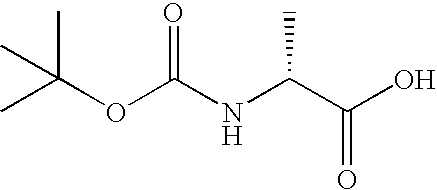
O(C(C)(C)C)C(=O)NC(C(=O)O)C
